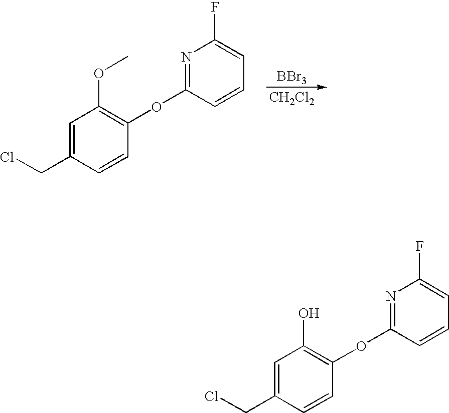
[BBr3].[CH2Cl2].C1=C(CCl)C=CC(OC2=NC(F)=CC=C2)=C1OC.C1=C(CCl)C=CC(OC2=NC(F)=CC=C2)=C1O
